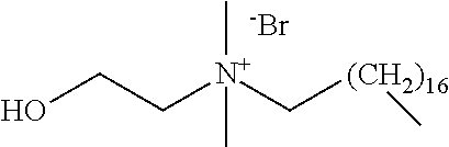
[N+](C[(CH2)16]C)(CCO)(C)C.[-Br]
